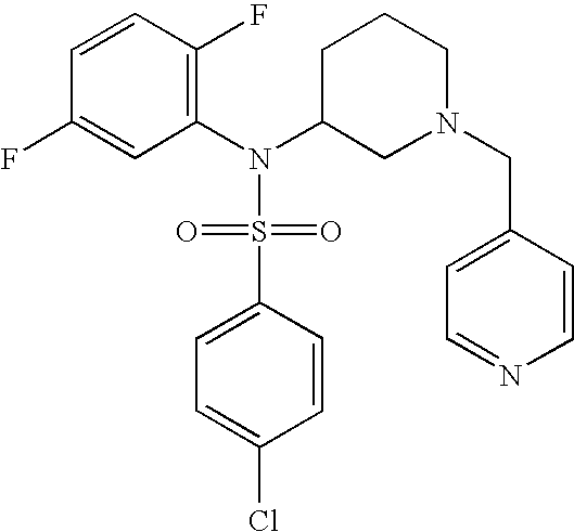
C1=CC(F)=C(N(C2CN(CC3=CC=NC=C3)CCC2)S(=O)(=O)C2=CC=C(Cl)C=C2)C=C1F
